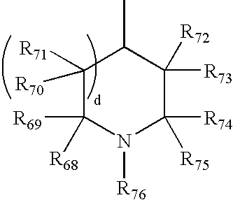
C1([R70])([R71])C([R69])([R68])N([R76])C([R74])([R75])C([R73])([R72])C1C
